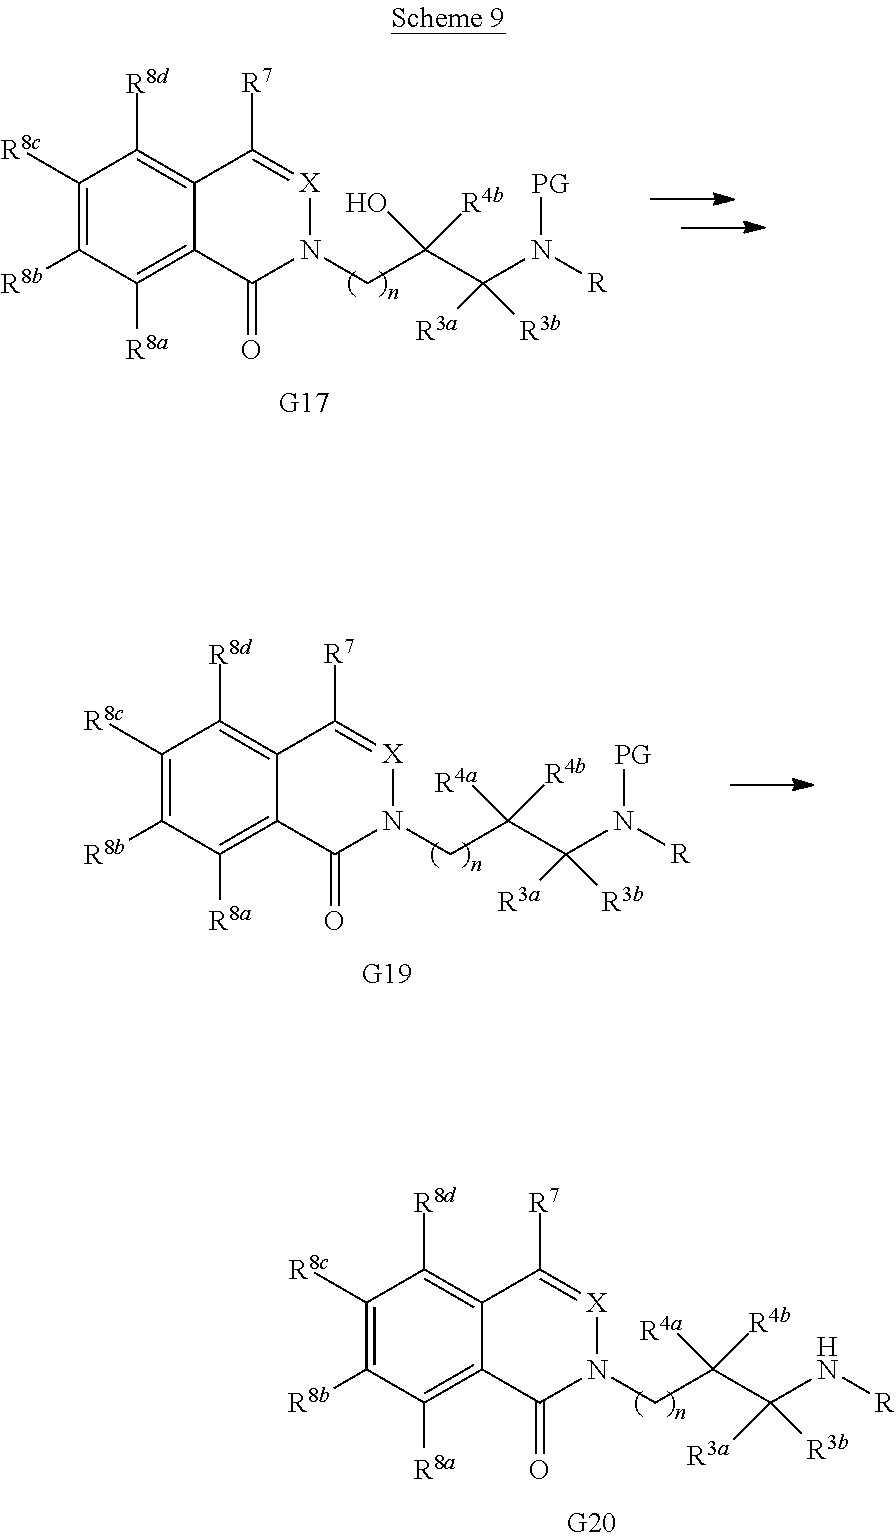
C1([R8c])=C([R8b])C([R8a])=C2C(=C1[R8d])C([R7])=[X]N(CC(C([R3b])([R3a])N([R])[PG])([R4a])[R4b])C2=O.C1([R8c])=C([R8b])C([R8a])=C2C(=C1[R8d])C([R7])=[X]N(CC(C([R3b])([R3a])N[R])([R4a])[R4b])C2=O.C1([R8c])=C([R8b])C([R8a])=C2C(=C1[R8d])C([R7])=[X]N(CC(C([R3b])([R3a])N([R])[PG])(O)[R4b])C2=O
